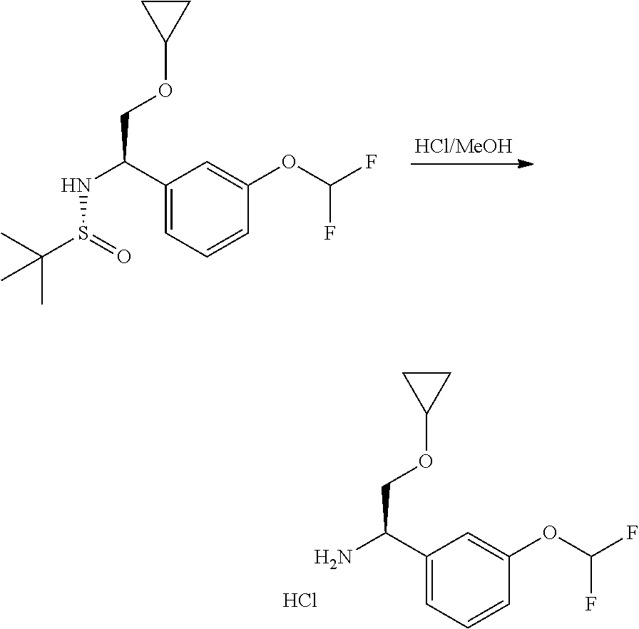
C1(C(NS(=O)C(C)(C)C)COC2CC2)=CC=CC(OC(F)F)=C1.C1(C(N)COC2CC2)=CC=CC(OC(F)F)=C1.Cl
